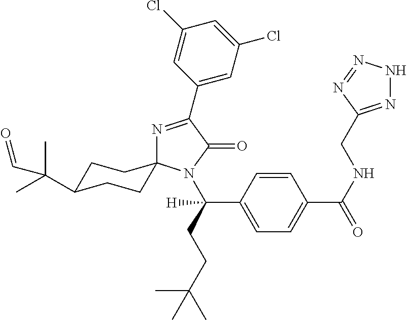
C1(Cl)=CC(C2=NC3(N(C(CCC(C)(C)C)(C4=CC=C(C(NCC5=NNN=N5)=O)C=C4)[H])C2=O)CCC(C(C)(C)C=O)CC3)=CC(Cl)=C1
